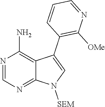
N1=CN=C2C(=C1N)C(C1=C([OMe])N=CC=C1)=CN2[SEM]
